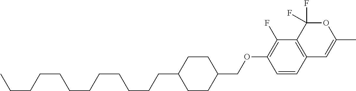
C1=CC2=C(C(F)=C1OCC1CCC(CCCCCCCCCCCC)CC1)C(F)(F)OC(C)=C2
